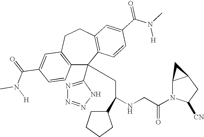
C1(C(=O)N(C)[H])=CC2=C(C=C1)C(C1=NN=NN1)(CC(NCC(N1C([CN])CC3C1C3)=O)C1CCCC1)C1=C(CC2)C=C(C(N(C)[H])=O)C=C1
